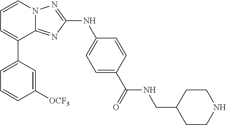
C1=CN2C(=NC(NC3=CC=C(C(=O)NCC4CCNCC4)C=C3)=N2)C(C2=CC=CC([OCF3])=C2)=C1
